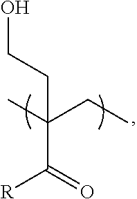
OCCC(C)(C(=O)[R])CC
